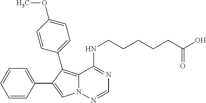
C12=C(C3=CC=C(OC)C=C3)C(C3=CC=CC=C3)=CN1N=CN=C2NCCCCCC(O)=O
